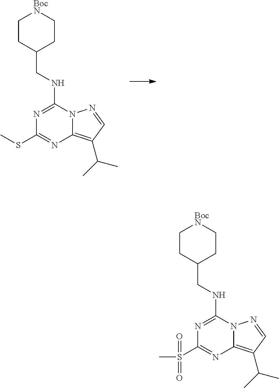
C1CC(CNC2=NC(SC)=NC3=C(C(C)C)C=NN23)CC[BocN]1.C1CC(CNC2=NC(S(C)(=O)=O)=NC3=C(C(C)C)C=NN23)CC[BocN]1
